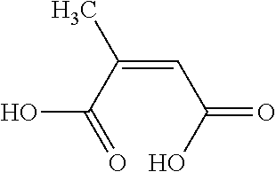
C(=CC(O)=O)(C(O)=O)C
